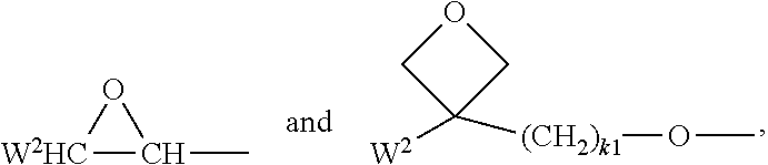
O1CC([(CH2)k1]OC)([W2])C1.[W2HC]1C(C)O1
